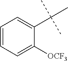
C1=CC=C([OCF3])C(C(C)(C)C)=C1
